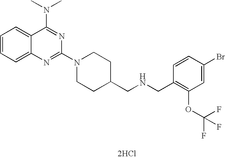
C1=CC=C2C(=C1)C(N(C)C)=NC(N1CCC(CNCC3=C(OC(F)(F)F)C=C(Br)C=C3)CC1)=N2.[2HCl]
